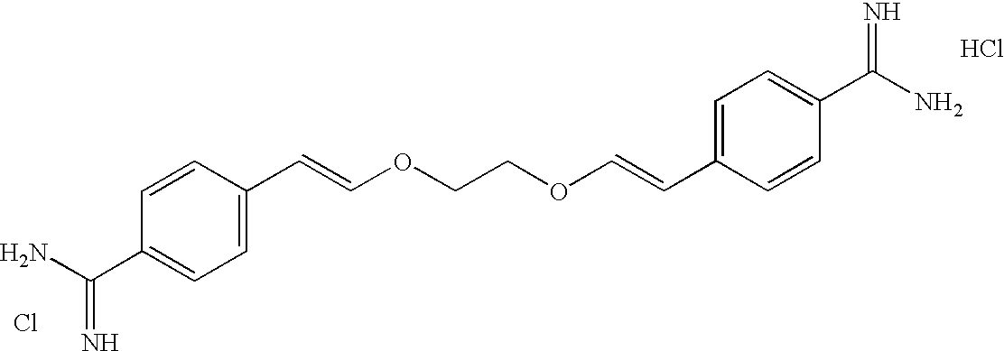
C1=C(C=COCCOC=CC2=CC=C(C(=N)N)C=C2)C=CC(C(=N)N)=C1.Cl.Cl
